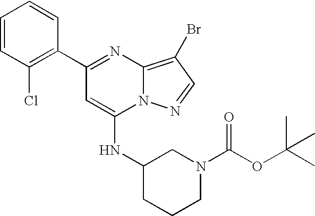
C1(C2=NC3=C(Br)C=NN3C(NC3CN(C(OC(C)(C)C)=O)CCC3)=C2)=C(Cl)C=CC=C1
